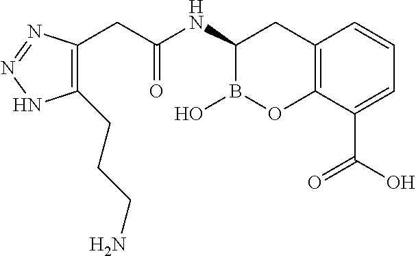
C1(CCCN)=C(CC(NC2B(O)OC3=C(C2)C=CC=C3C(O)=O)=O)N=NN1
